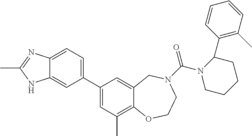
C12=CC=C(C3=CC(C)=C4C(=C3)CN(C(=O)N3CCCCC3C3=C(C)C=CC=C3)CCO4)C=C1NC(C)=N2
